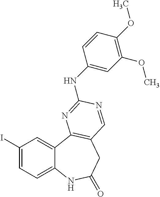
C1(I)=CC=C2C(=C1)C1=C(CC(=O)N2)C=NC(NC2=CC(OC)=C(OC)C=C2)=N1
